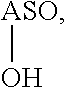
[ASO]O
